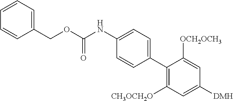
C(C1=CC=CC=C1)OC(NC1=CC=C(C2=C([CH3OCH2O])C=C([DMH])C=C2[OCH2OCH3])C=C1)=O
